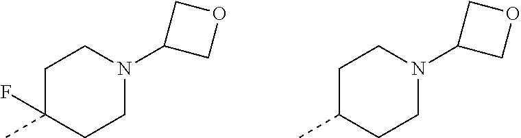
CC1(F)CCN(C2COC2)CC1.CC1CCN(C2COC2)CC1
